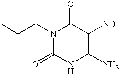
N1(CCC)C(=O)NC(N)=C([NO])C1=O
